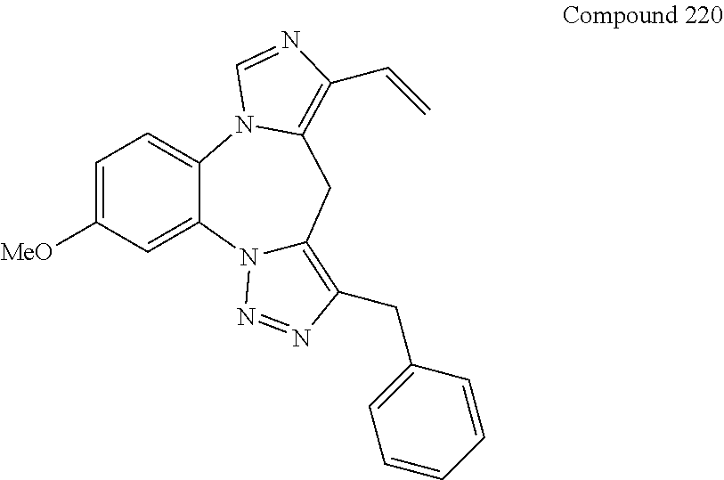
N12C(=C(CC3=CC=CC=C3)N=N1)CC1=C(C=C)N=CN1C1=CC=C([MeO])C=C21
